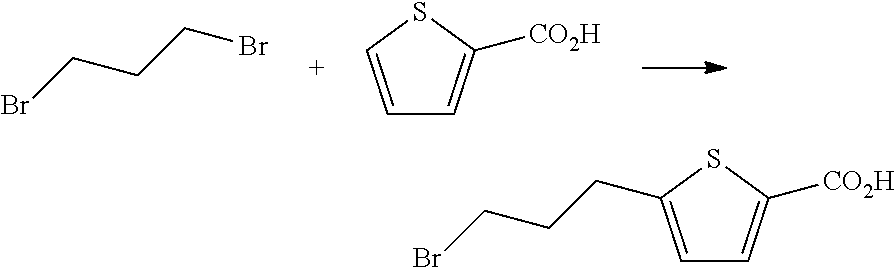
BrCCCBr.C1=CSC([CO2H])=C1.C1=C(CCCBr)SC([CO2H])=C1
